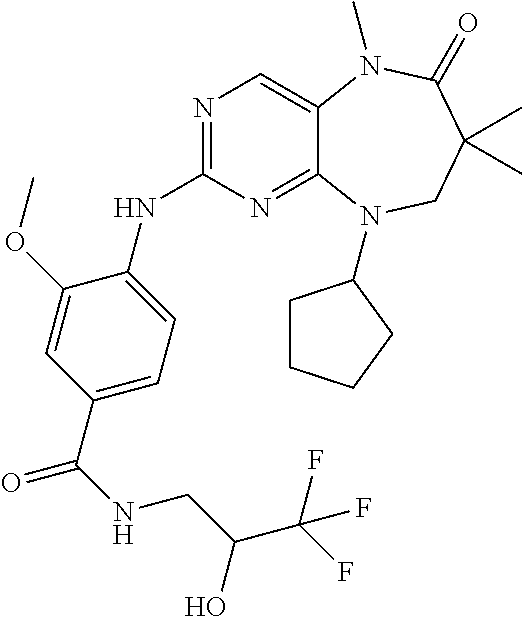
N1=C(NC2=CC=C(C(NCC(C(F)(F)F)O)=O)C=C2OC)N=C2C(=C1)N(C)C(=O)C(C)(C)CN2C1CCCC1
